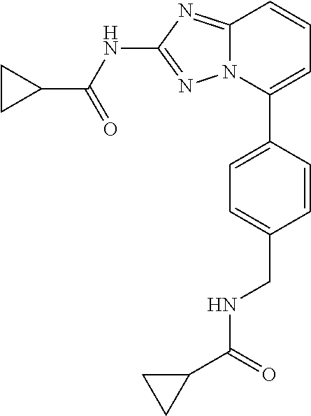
C12=NC(NC(C3CC3)=O)=NN1C(C1=CC=C(CNC(=O)C3CC3)C=C1)=CC=C2
